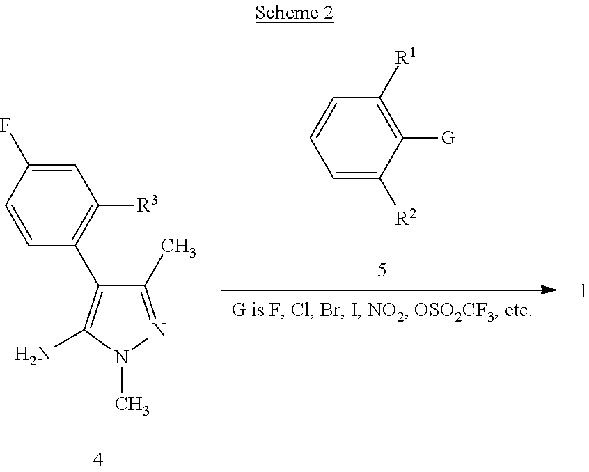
C1=C(F)C=CC(C2=C(N)N(C)N=C2C)=C1[R3].C1=C([R2])C([G])=C([R1])C=C1
